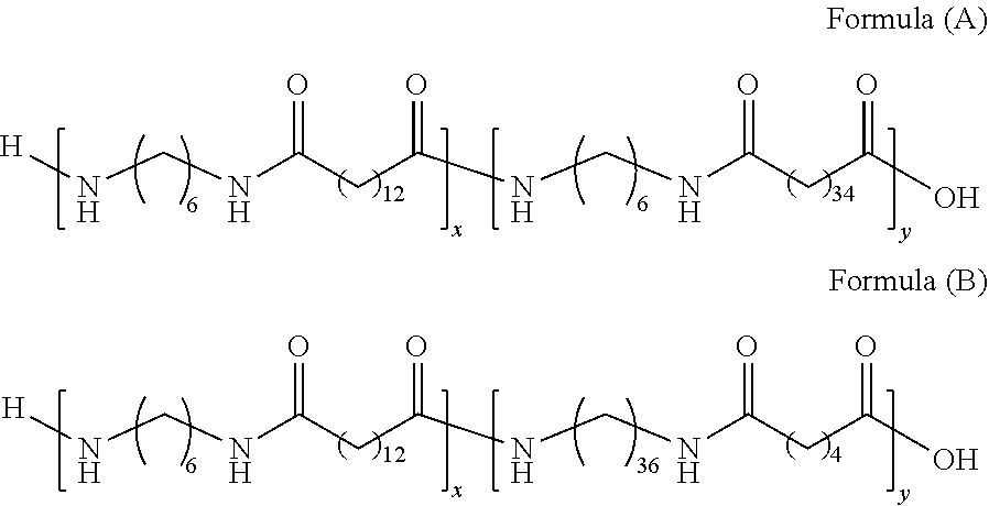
[H]NCNC(CC(NCNC(CC(O)=O)=O)=O)=O.[H]NCNC(CC(NCNC(CC(O)=O)=O)=O)=O
